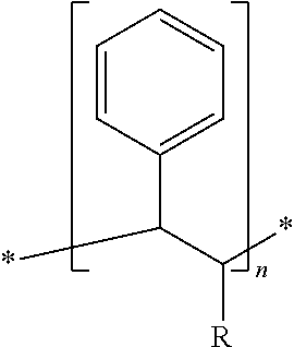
C1=CC(C(C(*)[R])*)=CC=C1
